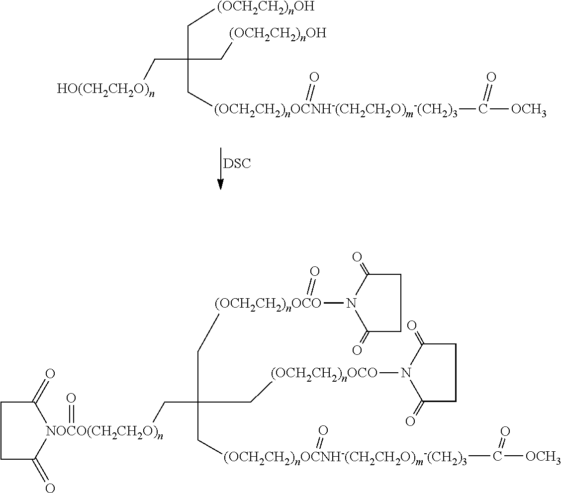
[(OCH2CH2)nOCNH-(CH2CH2O)m-(CH2)3](C([OCH3])=O)(=O)CC(C[(OCH2CH2)nOCO](N1C(=O)CCC1=O)=O)(C[NOCO(CH2CH2O)n]1(=O)C(=O)CCC1=O)C[(OCH2CH2)nOCO]N1C(=O)CCC1=O.[DSC].C(C[(OCH2CH2)nOH])(C[(OCH2CH2)nOH])(C[(OCH2CH2)nOCNH-(CH2CH2O)m-(CH2)3](C(=O)[OCH3])=O)C[HO(CH2CH2O)n]
